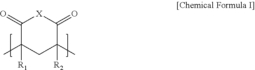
C1(=O)C([R1])(C)CC(C)([R2])C(=O)[X]1
